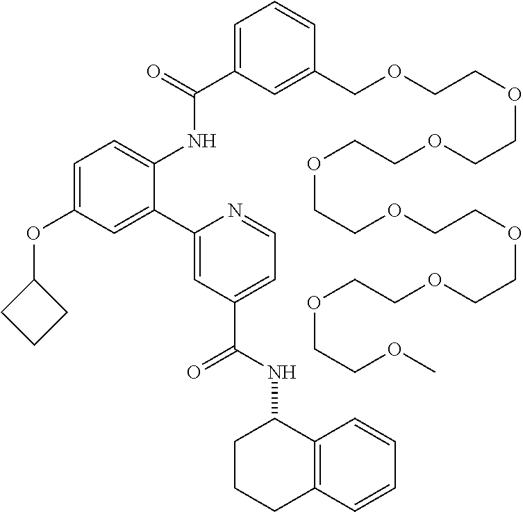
C1=C(C(=O)NC2=CC=C(OC3CCC3)C=C2C2=CC(C(NC3C4=C(C=CC=C4)CCC3)=O)=CC=N2)C=C(COCCOCCOCCOCCOCCOCCOCCOCCOC)C=C1
